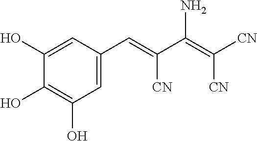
C1=C(C=C(C(=C([CN])[CN])N)[CN])C=C(O)C(O)=C1O
